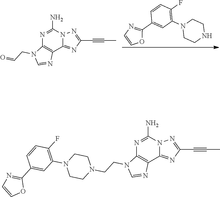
O1C(C2=CC(N3CCNCC3)=C(F)C=C2)=NC=C1.N1=C(N)N2C(=NC(C#CC)=N2)C2=C1N(CC=O)C=N2.N1=C(N)N2C(=NC(C#CC)=N2)C2=C1N(CCN1CCN(C3=C(F)C=CC(C4=NC=CO4)=C3)CC1)C=N2
